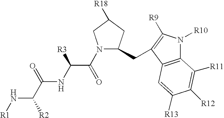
C12=C(C(CC3N(C(=O)C([R3])NC(C([R2])N[R1])=O)CC([R18])C3)=C([R9])N1[R10])C=C([R13])C([R12])=C2[R11]
